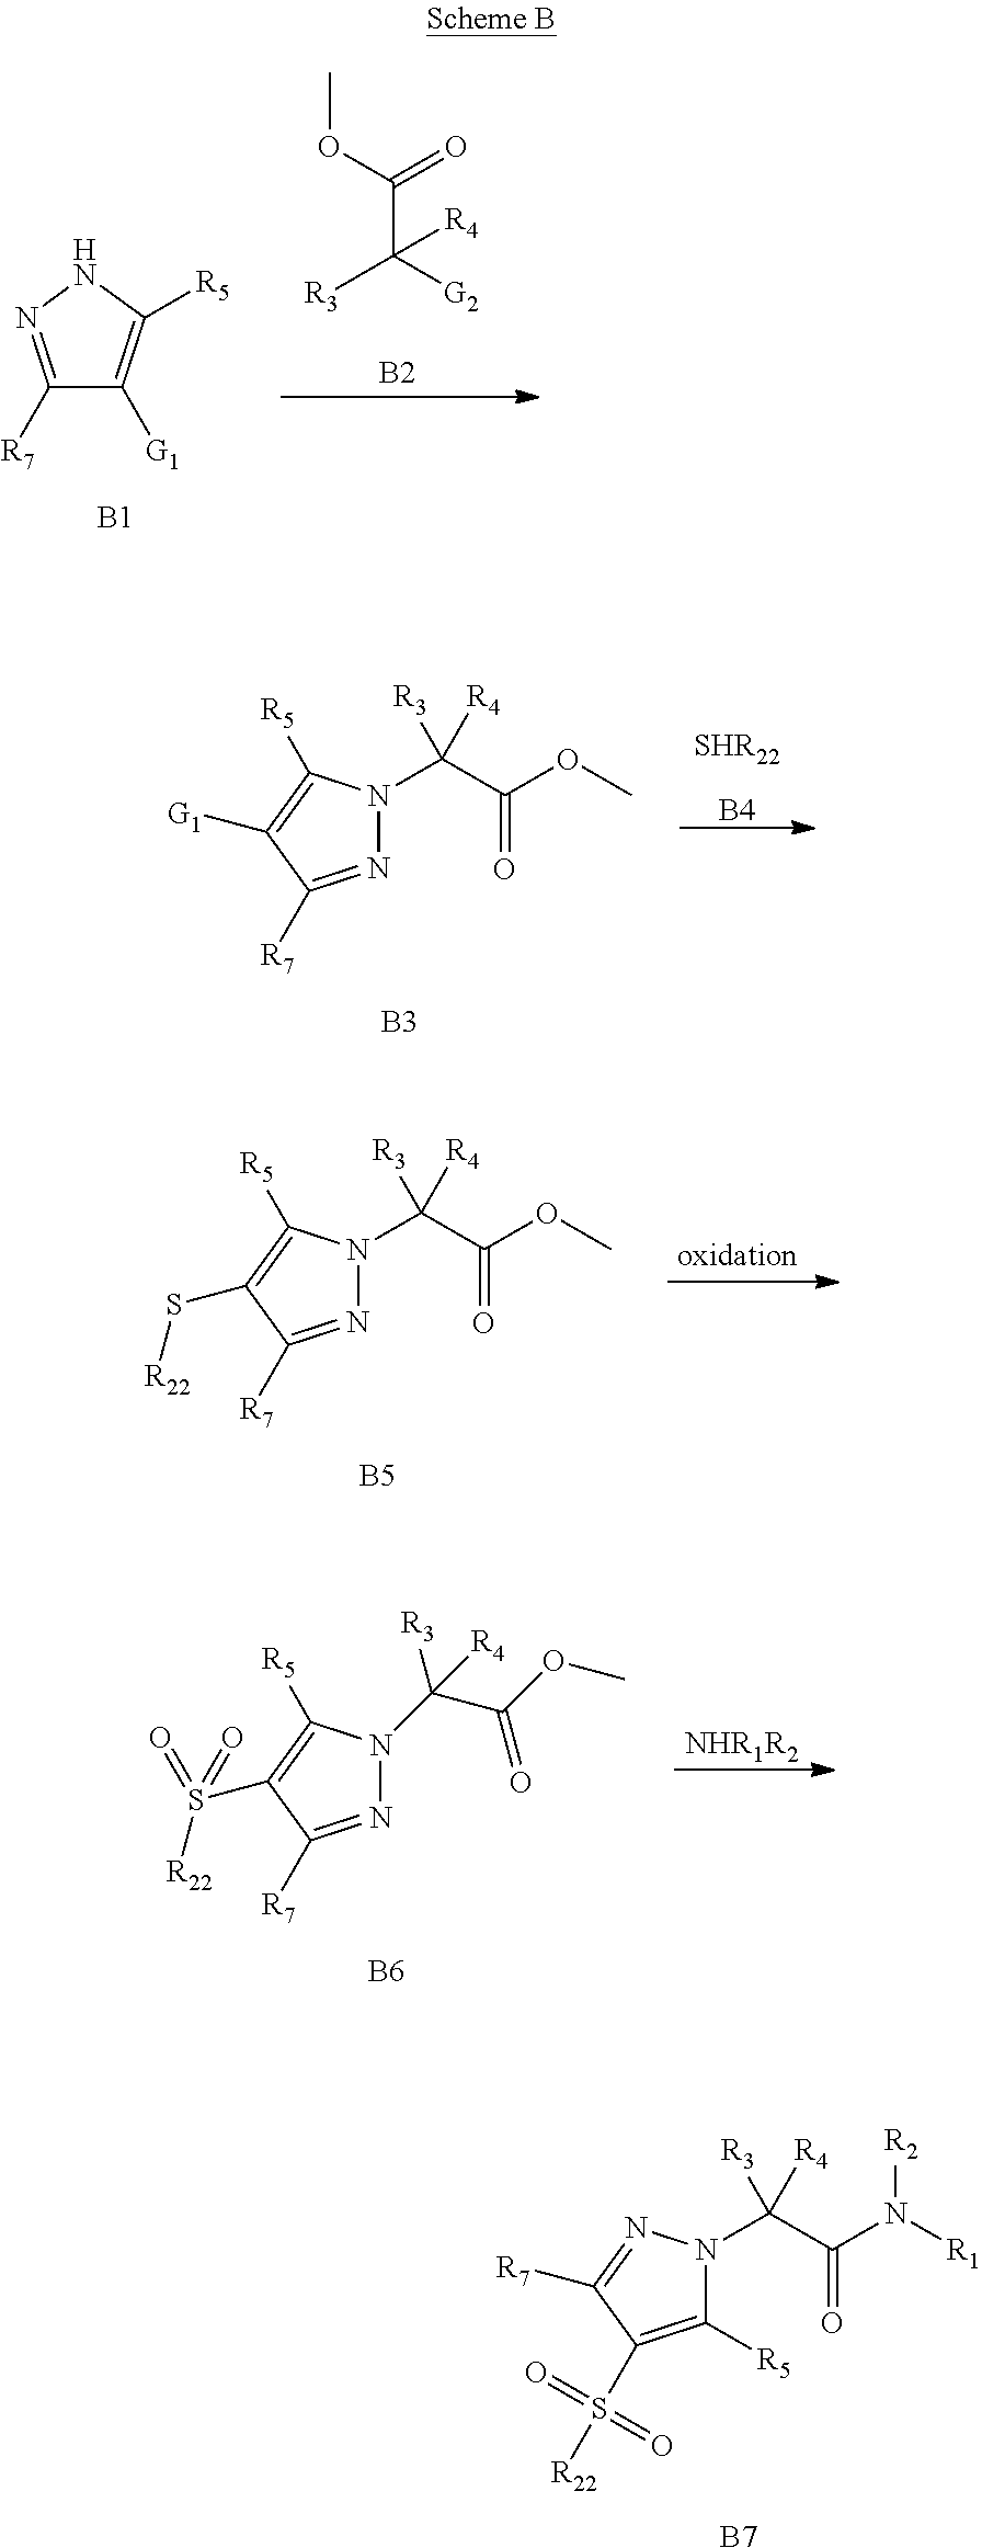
[B7].C1([R5])=C(S([R22])(=O)=O)C([R7])=NN1C([R3])(C(=O)N([R1])[R2])[R4].N1=C([R7])C([G1])=C([R5])N1C([R3])(C(=O)OC)[R4].[B3].[SHR22].[B4].[B5].N1=C([R7])C(S[R22])=C([R5])N1C([R3])(C(=O)OC)[R4].[NHR1R2].N1=C([R7])C(S([R22])(=O)=O)=C([R5])N1C([R3])(C(=O)OC)[R4].[B6].C1([R7])=NNC([R5])=C1[G1].[B1].COC(=O)C([G2])([R3])[R4].[B2]
